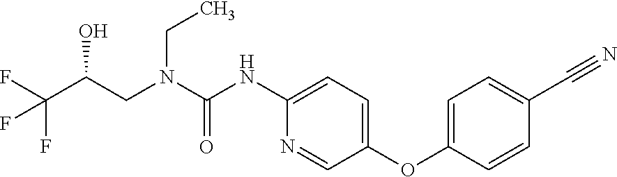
C1(NC(N(CC(C(F)(F)F)O)CC)=O)=CC=C(OC2=CC=C(C#N)C=C2)C=N1
